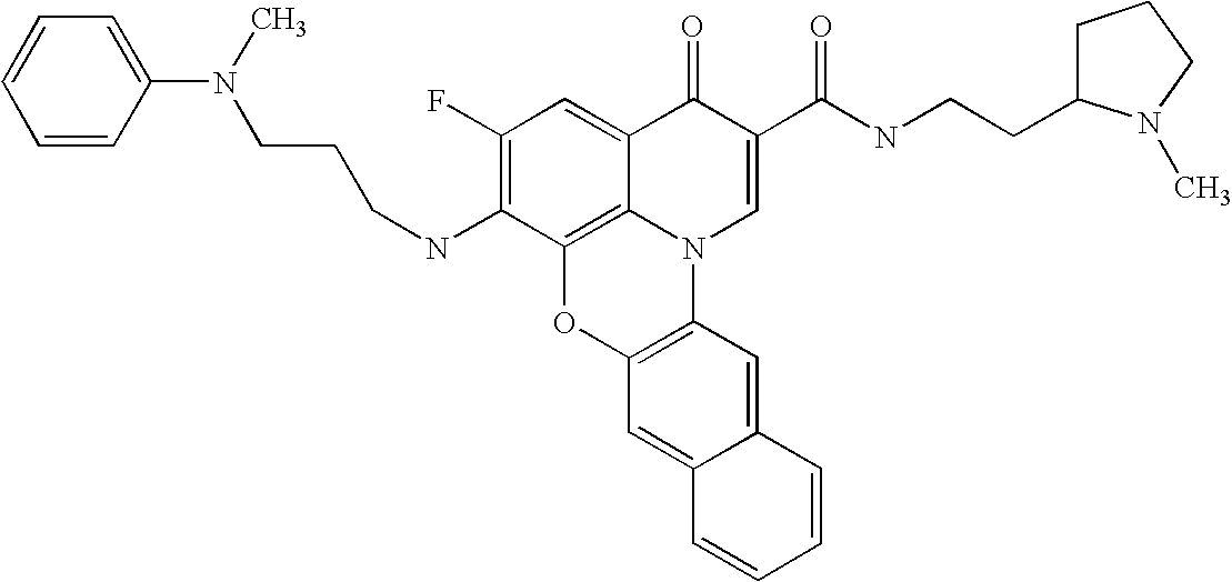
C1(F)=C(NCCCN(C2=CC=CC=C2)C)C2=C3C(=C1)C(=O)C(C(NCCC1CCCN1C)=O)=CN3C1=C(O2)C=C2C(=C1)C=CC=C2
